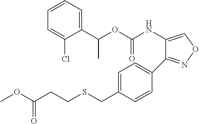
C1(C(OC(NC2=CON=C2C2=CC=C(CSCCC(OC)=O)C=C2)=O)C)=CC=CC=C1Cl
